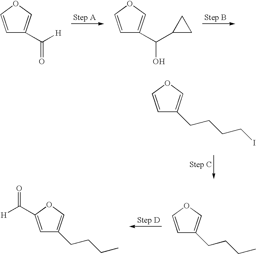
C1=COC=C1C([H])=O.C1=COC=C1C(C1CC1)O.C1=COC=C1CCCCI.C1=COC=C1CCCC.C1=C(C([H])=O)OC=C1CCCC
